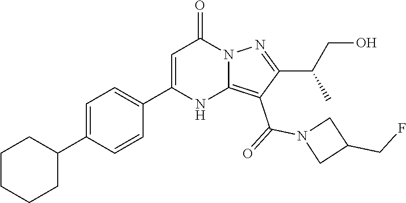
C1(C2=CC=C(C3CCCCC3)C=C2)=CC(=O)N2C(=C(C(=O)N3CC(CF)C3)C(C(CO)C)=N2)N1
